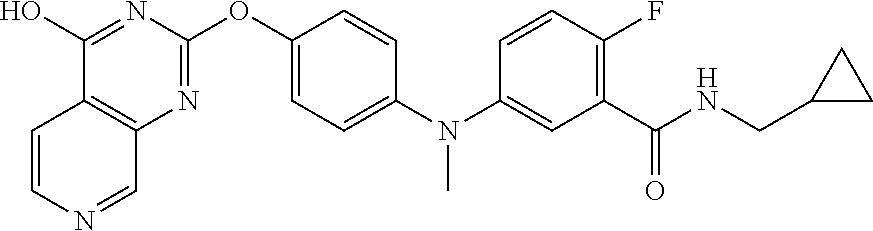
C12=C(N=C(OC3=CC=C(N(C4=CC(C(NCC5CC5)=O)=C(F)C=C4)C)C=C3)N=C1O)C=NC=C2
